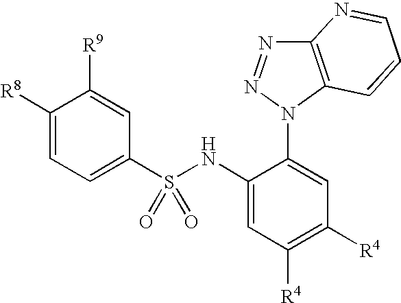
C1([R8])=CC=C(S(NC2=CC([R4])=C([R4])C=C2N2C3=C(N=N2)N=CC=C3)(=O)=O)C=C1[R9]
